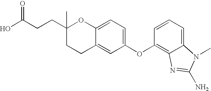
OC(CCC1(C)OC2=CC=C(OC3=C4C(=CC=C3)N(C)C(N)=N4)C=C2CC1)=O
